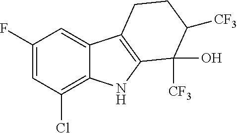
C1(F)=CC(Cl)=C2C(=C1)C1=C(N2)C([CF3])(O)C([CF3])CC1
